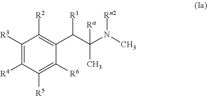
C1([R3])=C([R4])C([R5])=C([R6])C(C(C(N(C)[Rn2])(C)[Ra])[R1])=C1[R2]
